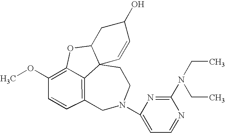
C12=C3C=CC(OC)=C1OC1CC(O)C=CC21CCN(C1=CC=NC(N(CC)CC)=N1)C3
